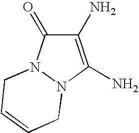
C1(N)=C(N)N2N(C1=O)CC=CC2
